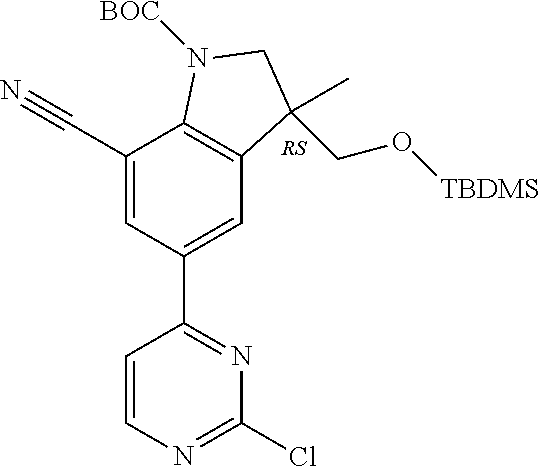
[RS].C1(C#N)=CC(C2=NC(Cl)=NC=C2)=CC2=C1N([BOC])CC2(C)CO[TBDMS]
